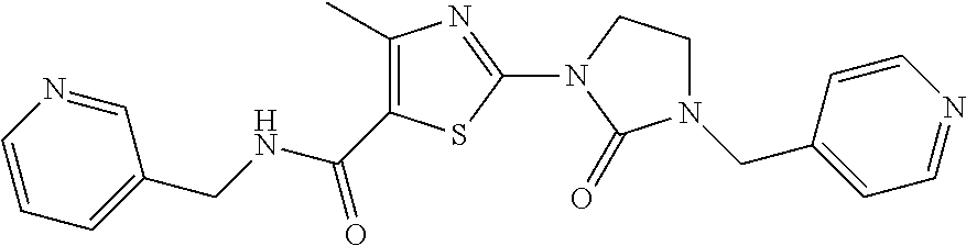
C1(C)=C(C(NCC2=CC=CN=C2)=O)SC(N2C(=O)N(CC3=CC=NC=C3)CC2)=N1
